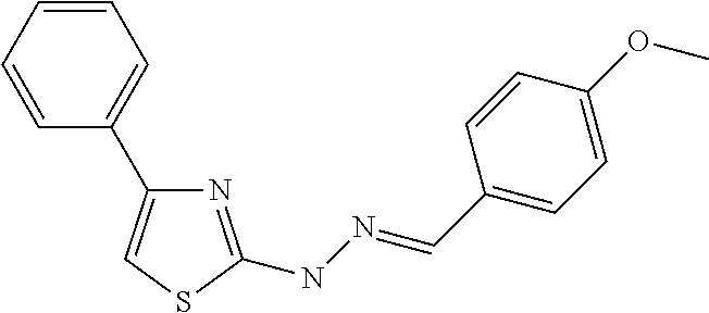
N1=C(NN=CC2=CC=C(OC)C=C2)SC=C1C1=CC=CC=C1
